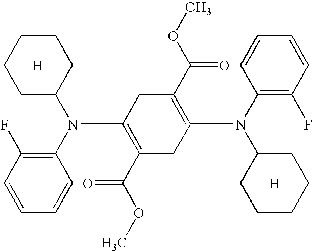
[H].C1C(N(C2=C(F)C=CC=C2)C2=C(C(OC)=O)CC(N(C3CCCCC3)C3=C(F)C=CC=C3)=C(C(OC)=O)C2)CCCC1.[H]
